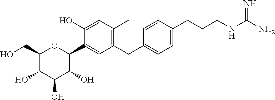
C1(CO)C(O)C(O)C(O)C(C2=CC(CC3=CC=C(CCCNC(N)=N)C=C3)=C(C)C=C2O)O1
